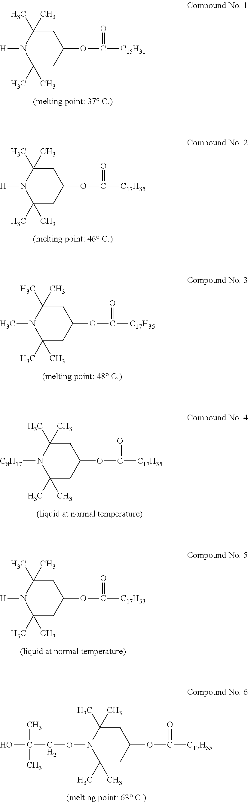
C1(C)(C)CC(OC([C15H31])=O)CC(C)(C)N1[H].C1(C)(C)CC(OC([C17H35])=O)CC(C)(C)N1[H].C1(C)(C)CC(OC([C17H35])=O)CC(C)(C)N1C.C1(C)(C)CC(OC([C17H35])=O)CC(C)(C)N1[C8H17].C1(C)(C)CC(OC([C17H33])=O)CC(C)(C)N1[H].C1(C)(C)CC(OC([C17H35])=O)CC(C)(C)N1OCC(O)(C)C
